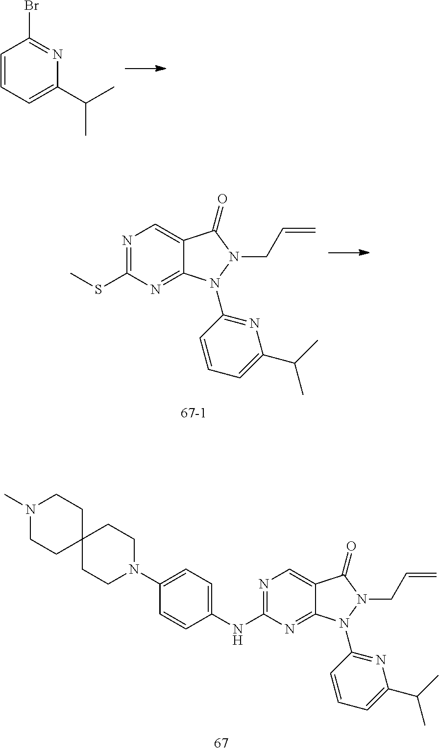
C1=CC=C(C(C)C)N=C1Br.CSC1=NC=C2C(=N1)N(C1=NC(C(C)C)=CC=C1)N(CC=C)C2=O.N1(C)CCC2(CC1)CCN(C1=CC=C(NC3=NC=C4C(=N3)N(C3=NC(C(C)C)=CC=C3)N(CC=C)C4=O)C=C1)CC2
